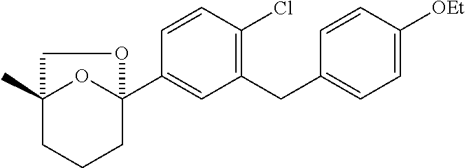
C1=CC(Cl)=C(CC2=CC=C([OEt])C=C2)C=C1C12OC(C)(CCC1)CO2
